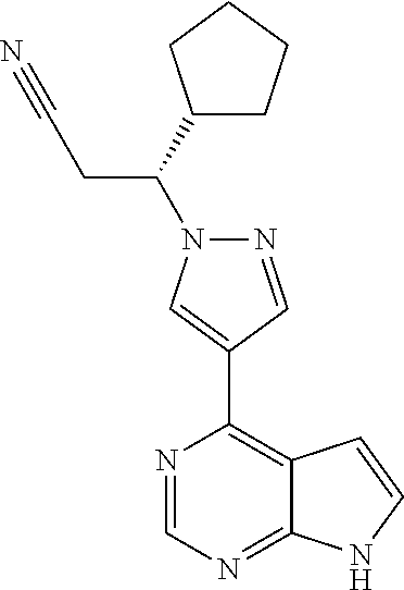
N1=CN=C2C(=C1C1=CN(C(CC#N)C3CCCC3)N=C1)C=CN2
